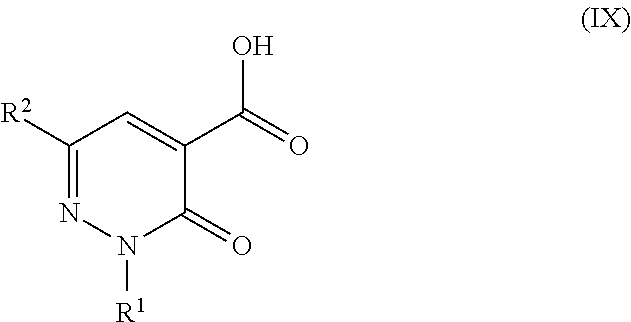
C1([R2])=NN([R1])C(=O)C(C(=O)O)=C1
